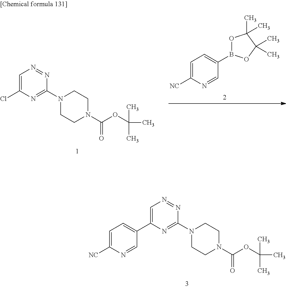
C1=C(C2=CC=C([NC])N=C2)N=C(N2CCN(C(OC(C)(C)C)=O)CC2)N=N1.C1=C(Cl)N=C(N2CCN(C(OC(C)(C)C)=O)CC2)N=N1.C1=C([NC])N=CC(B2OC(C)(C)C(C)(C)O2)=C1
